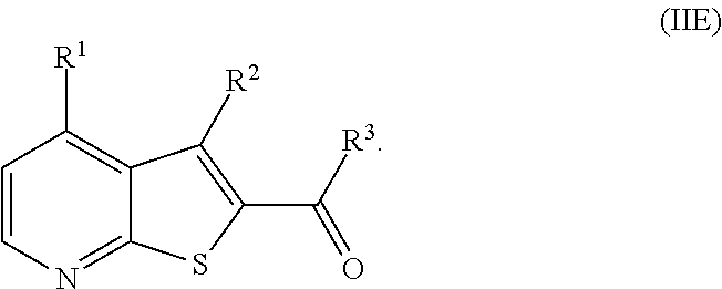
C1=CN=C2C(=C1[R1])C([R2])=C(C([R3])=O)S2
